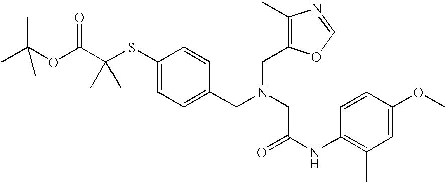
C1=C(CN(CC(NC2=C(C)C=C(OC)C=C2)=O)CC2=C(C)N=CO2)C=CC(SC(C(OC(C)(C)C)=O)(C)C)=C1
